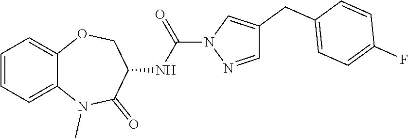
C1=NN(C(NC2C(=O)N(C)C3=CC=CC=C3OC2)=O)C=C1CC1=CC=C(F)C=C1
